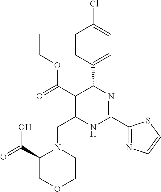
C1=CC(C2C(C(OCC)=O)=C(CN3C(C(=O)O)COCC3)NC(C3=NC=CS3)=N2)=CC=C1Cl
